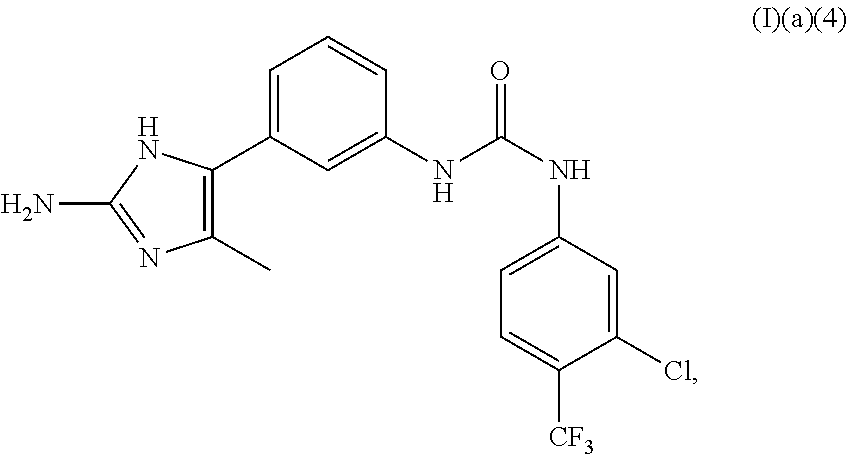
C1(C)=C(C2=CC=CC(NC(NC3=CC=C([CF3])C(Cl)=C3)=O)=C2)NC(N)=N1
